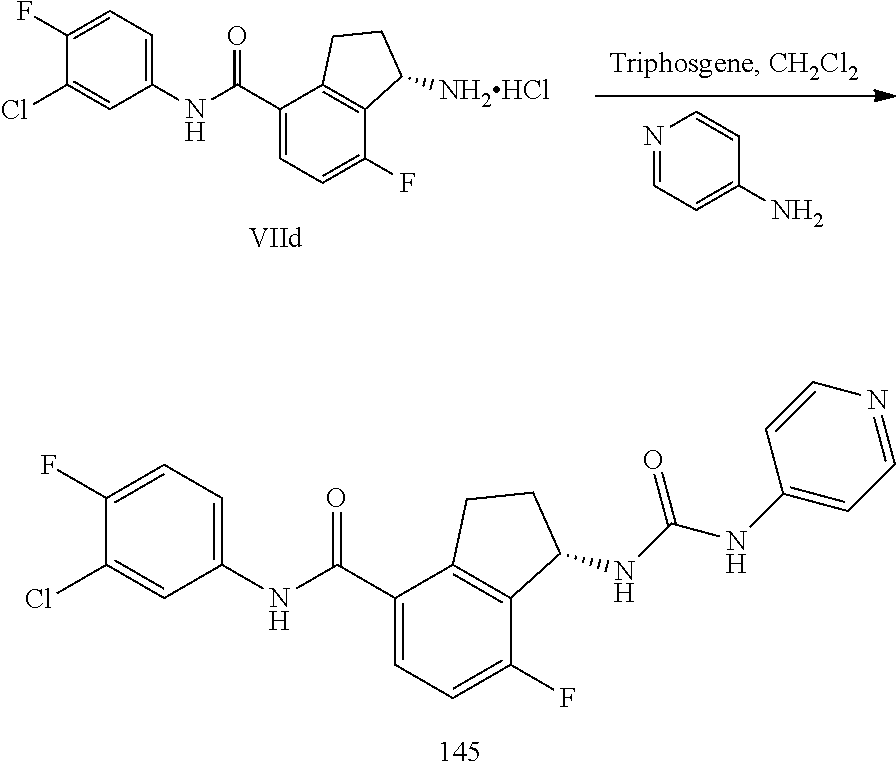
C1=NC=CC(N)=C1.C1(Cl)=CC(NC(C2=CC=C(F)C3=C2CCC3[NH2HCl])=O)=CC=C1F.C1(Cl)=CC(NC(C2=CC=C(F)C3=C2CCC3NC(NC2=CC=NC=C2)=O)=O)=CC=C1F
